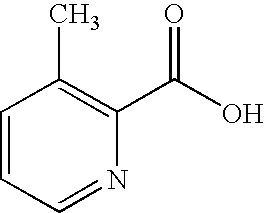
N1=CC=CC(C)=C1C(O)=O
